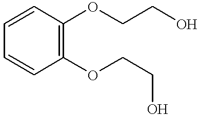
C1=CC(OCCO)=C(OCCO)C=C1
